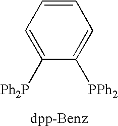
C1=C([Ph2P])C([PPh2])=CC=C1
